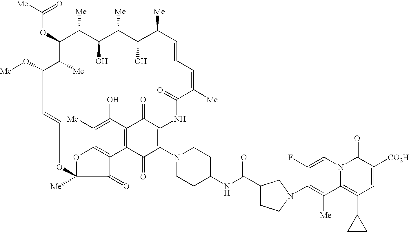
C1=CC=C([Me])C(=O)NC2=C(N3CCC(NC(C4CCN(C5=C([Me])C6=C(C7CC7)C=C([CO2H])C(=O)N6C=C5F)C4)=O)CC3)C(=O)C3=C(C(O)=C([Me])C4=C3C(=O)C([Me])(OC=CC(O[Me])C([Me])C(OC([Me])=O)C([Me])C(O)C([Me])C(O)C1[Me])O4)C2=O
